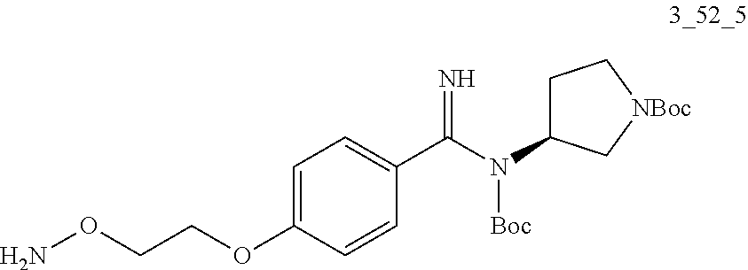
C1=C(OCCON)C=CC(C(N([Boc])C2CC[NBoc]C2)=N)=C1
